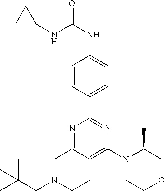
N1=C2C(=C(N3CCOCC3C)N=C1C1=CC=C(NC(=O)NC3CC3)C=C1)CCN(CC(C)(C)C)C2
